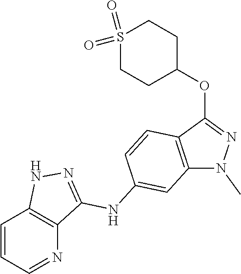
C1=CC=NC2=C1NN=C2NC1=CC2=C(C(OC3CCS(=O)(=O)CC3)=NN2C)C=C1
